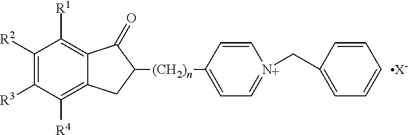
C1([R2])=C([R3])C([R4])=C2C(=C1[R1])C(=O)C([(CH2)n]C1=CC=N(CC3=CC=CC=C3)C=C1)C2.[X-]
